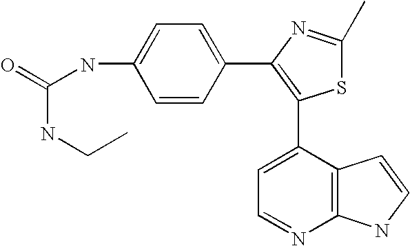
C1=C(C2=C(C3=CC=C(NC(=O)NCC)C=C3)N=C(C)S2)C2=C(N=C1)NC=C2
